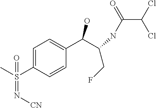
C1=C(S(C)(=N[CN])=O)C=CC(C(C(CF)NC(C(Cl)Cl)=O)O)=C1
